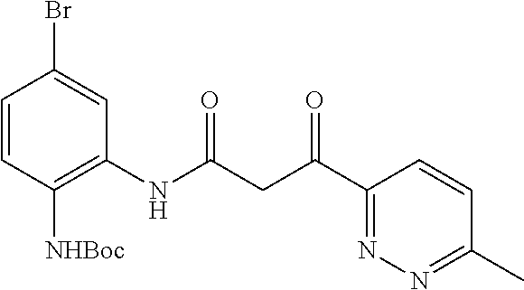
C1=CC([NHBoc])=C(NC(CC(C2=NN=C(C)C=C2)=O)=O)C=C1Br
